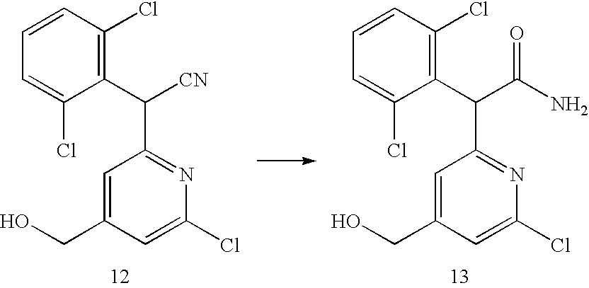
C1=C(CO)C=C(Cl)N=C1C([CN])C1=C(Cl)C=CC=C1Cl.C1=C(CO)C=C(Cl)N=C1C(C(N)=O)C1=C(Cl)C=CC=C1Cl
